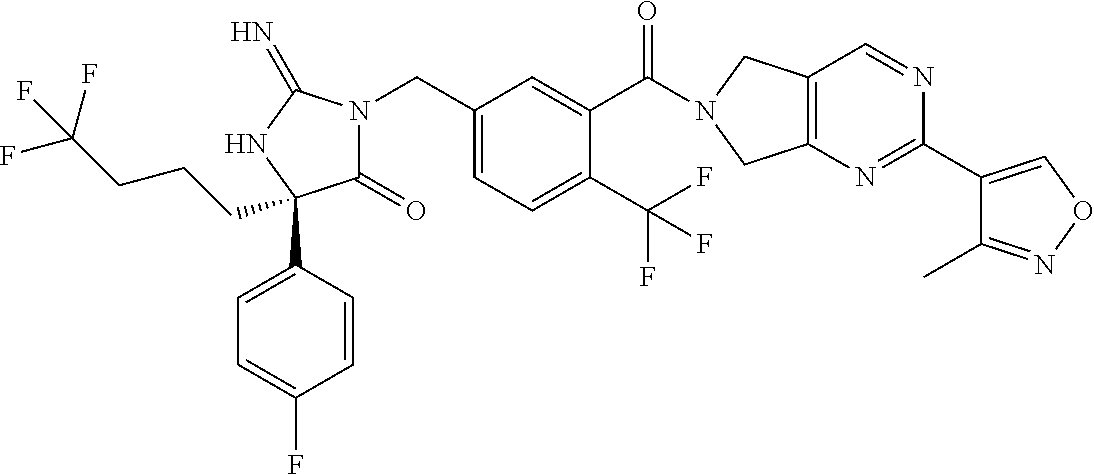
C(C1=CC=C(C(F)(F)F)C(C(=O)N2CC3=C(C2)N=C(C2=CON=C2C)N=C3)=C1)N1C(=O)C(C2=CC=C(F)C=C2)(CCCC(F)(F)F)NC1=N
